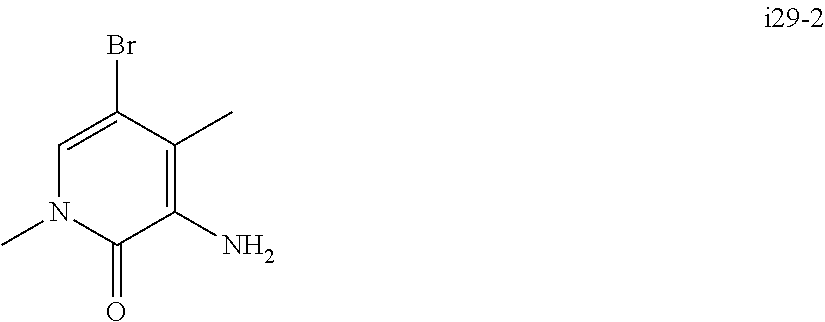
C1=C(Br)C(C)=C(N)C(=O)N1C
